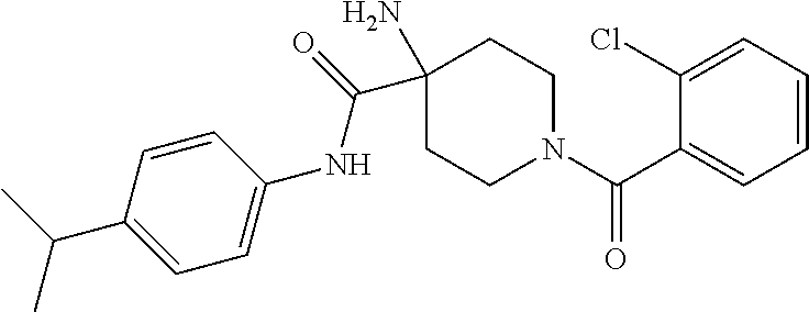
CC(C1=CC=C(NC(=O)C2(N)CCN(C(C3=CC=CC=C3Cl)=O)CC2)C=C1)C
